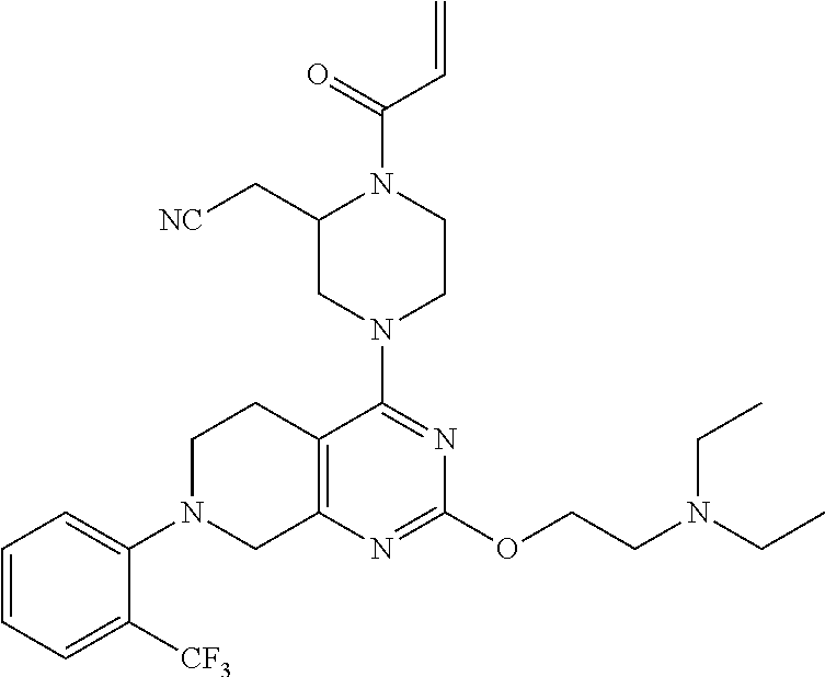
C1=CC=C([CF3])C(N2CC3=C(CC2)C(N2CCN(C(=O)C=C)C(C[NC])C2)=NC(OCCN(CC)CC)=N3)=C1
